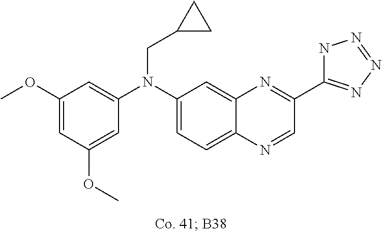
C1(OC)=CC(OC)=CC(N(C2=CC=C3C(=C2)N=C(C2=NN=NN2)C=N3)CC2CC2)=C1
